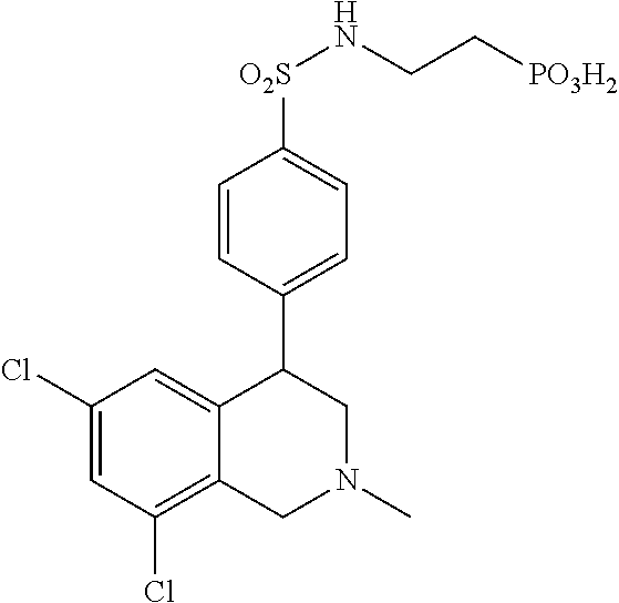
C1(Cl)=CC(Cl)=C2C(=C1)C(C1=CC=C([O2S]NCC[PO3H2])C=C1)CN(C)C2
